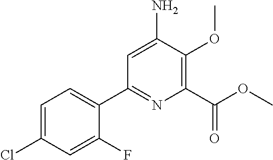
C1=C(N)C(OC)=C(C(OC)=O)N=C1C1=CC=C(Cl)C=C1F
